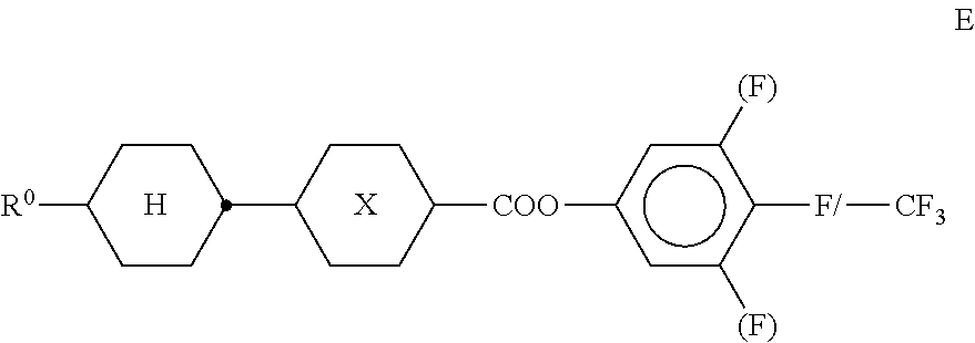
C1CC([R0])CCC1C1CCC([COO]c2cc([(F)])c([F/][CF3])c([(F)])c2)CC1.[H].[X]
